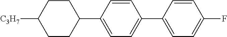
C1CC(C2=CC=C(C3=CC=C(F)C=C3)C=C2)CCC1[C3H7]
